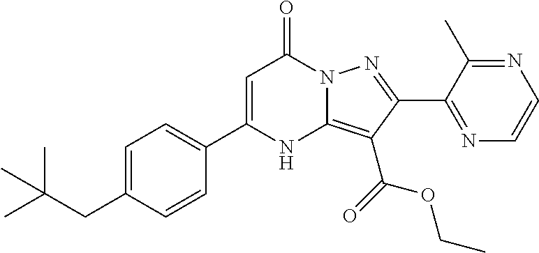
C1=C(C2=CC=C(CC(C)(C)C)C=C2)NC2=C(C(OCC)=O)C(C3=NC=CN=C3C)=NN2C1=O
